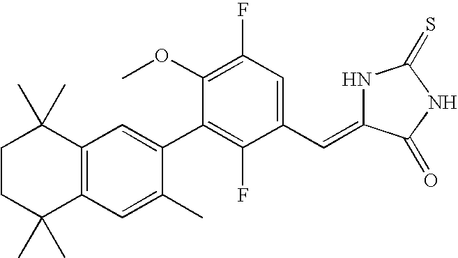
C1CC(C)(C)C2=C(C1(C)C)C=C(C1=C(F)C(C=C3NC(=S)NC3=O)=CC(F)=C1OC)C(C)=C2
